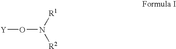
[Y]ON([R1])[R2]
